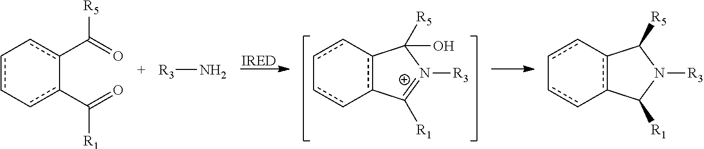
c1c-c2c(-cc-1)C([R1])=[N+]([R3])C2([R5])O.c1(C(=O)[R5])c-cc-cc-1C(=O)[R1].[R3]N.c1c-c2c(-cc-1)C([R1])N([R3])C2[R5]
